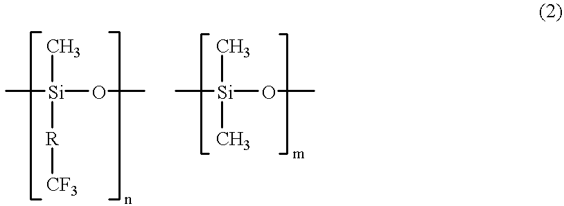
C[Si](C)(OC)[R][CF3].[Si](C)(OC)(C)C
